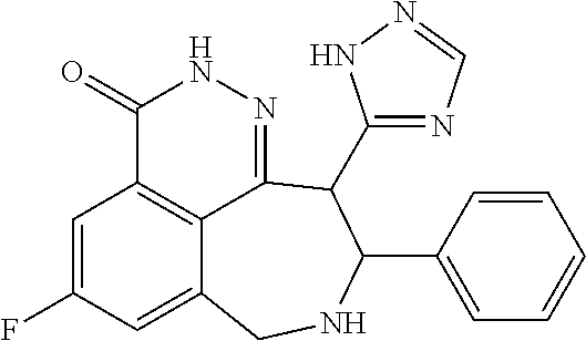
C1=C(F)C=C2C3=C1C(=O)NN=C3C(C1=NC=NN1)C(C1=CC=CC=C1)NC2
